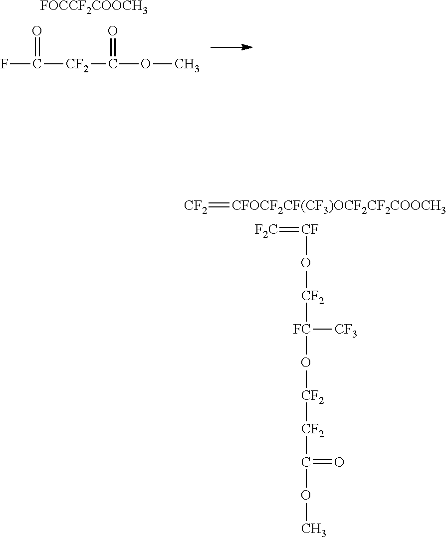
FC([CF2]C(OC)=O)=O.[FOCCF2COOCH3].[CF2]=[CFOCF2CF(CF3)OCF2CF2COOCH3].[F2C]=[CF]O[CF2][FC](O[CF2][CF2]C(OC)=O)[CF3]
